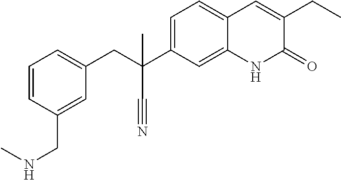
N(C)CC1=CC(CC(C#N)(C2=CC=C3C(=C2)NC(=O)C(CC)=C3)C)=CC=C1
